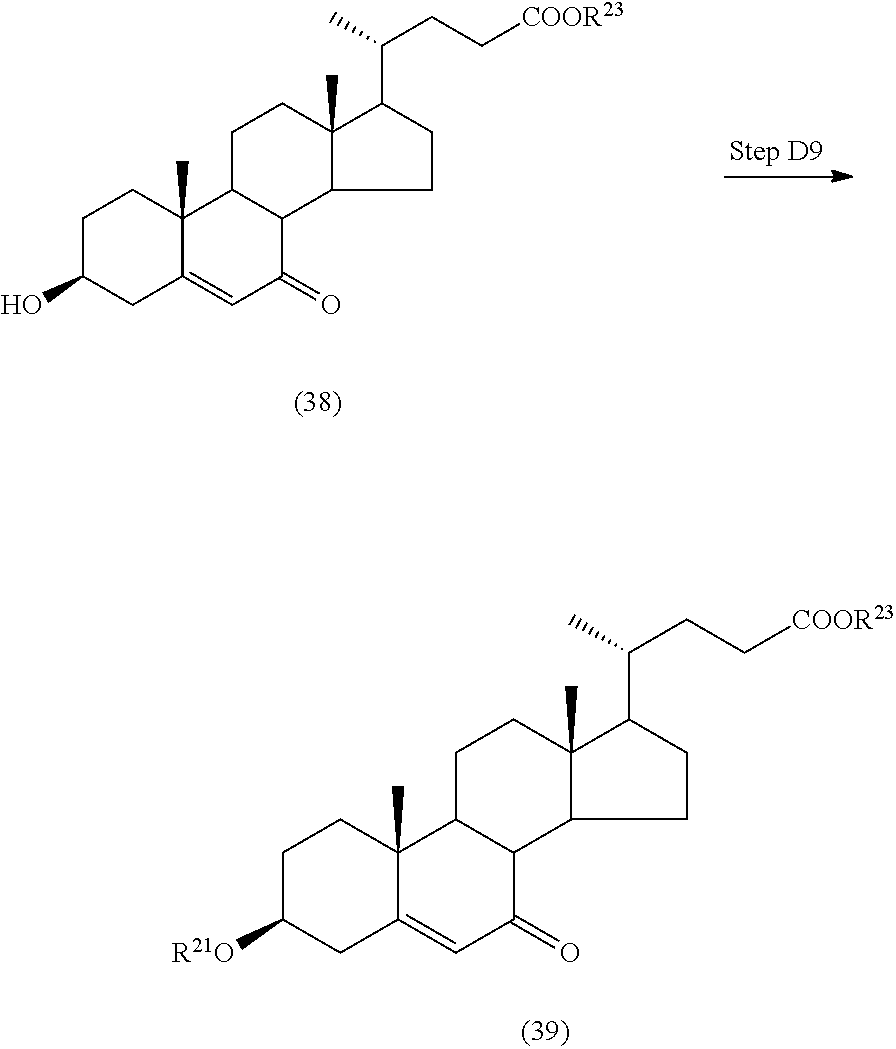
C1C(O)CC2=CC(=O)C3C(C2(C)C1)CCC1(C)C3CCC1C(CC[COOR23])C.C1C([R21O])CC2=CC(=O)C3C(C2(C)C1)CCC1(C)C3CCC1C(CC[COOR23])C
